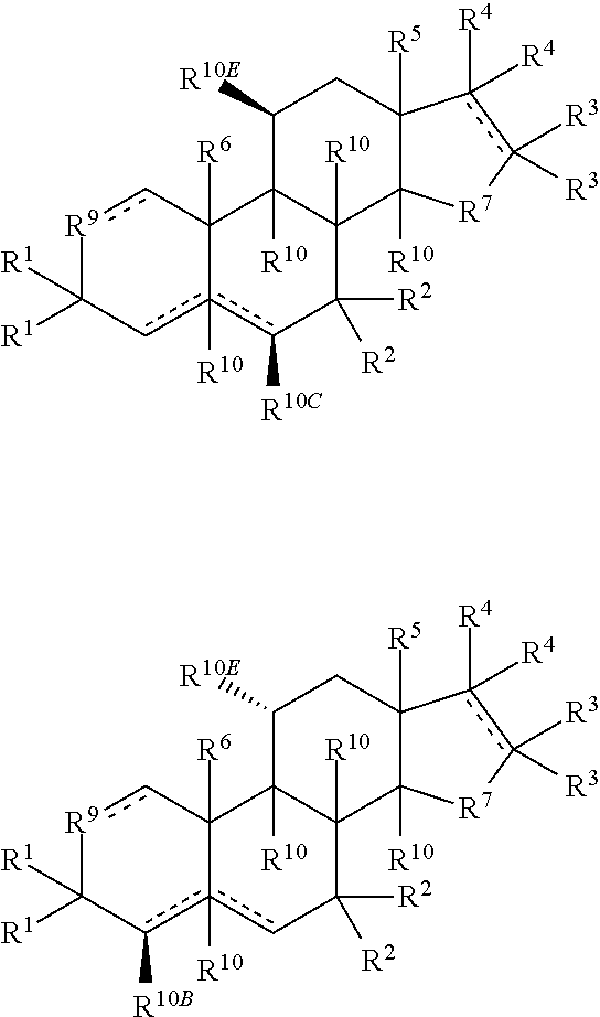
[R9]1cC2([R6])c([R10])(cC1([R1])[R1])c([R10C])C([R2])([R2])C1([R10])C2([R10])C([R10E])CC2([R5])C1([R10])[R7]c([R3])([R3])c2([R4])[R4].[R9]1cC2([R6])c([R10])(c([R10B])C1([R1])[R1])cC([R2])([R2])C1([R10])C2([R10])C([R10E])CC2([R5])C1([R10])[R7]c([R3])([R3])c2([R4])[R4]
